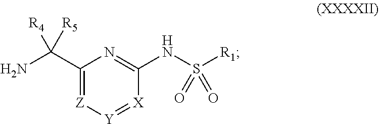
NC(C1=[Z][Y]=[X]C(NS([R1])(=O)=O)=N1)([R4])[R5]
